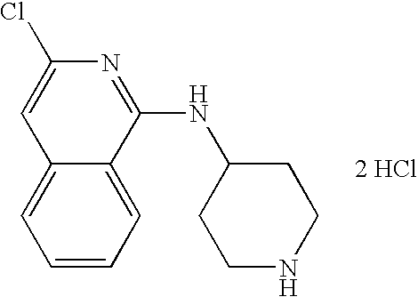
[2 HCl].C12=CC=CC=C1C(NC1CCNCC1)=NC(Cl)=C2
